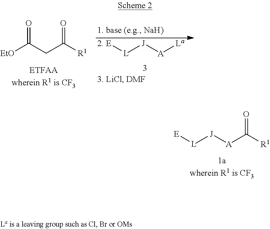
[EtO]C(CC([R1])=O)=O.[L]([J][A][La])[2. E].[L]([J][A]C([R1])=O)[E]
